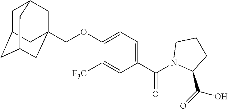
C1C2CC3CC(COC4=CC=C(C(N5C(C(=O)O)CCC5)=O)C=C4[F3C])(CC1C3)C2
